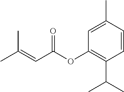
C1=CC(C)=CC(OC(C=C(C)C)=O)=C1C(C)C
